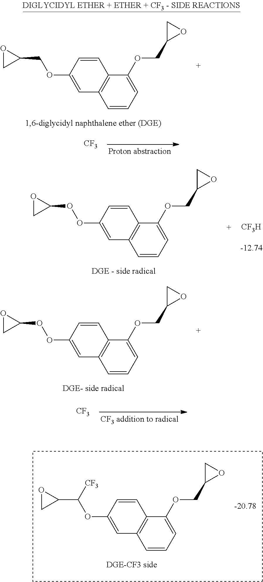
C1=C(OCC2OC2)C=CC2=C1C=CC=C2OCC1OC1.[CF3].C1=C(OOC2OC2)C=CC2=C1C=CC=C2OCC1OC1.[CF3H].C1=C(OOC2OC2)C=CC2=C1C=CC=C2OCC1OC1.[CF3].C1=C(OC(C2OC2)[CF3])C=CC2=C1C=CC=C2OCC1OC1
